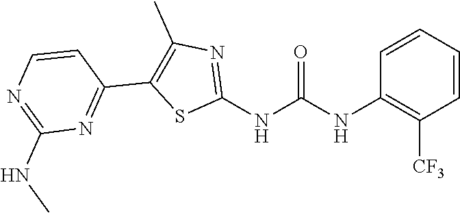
C1=CC=CC(NC(NC2=NC(C)=C(C3=NC(NC)=NC=C3)S2)=O)=C1[CF3]
